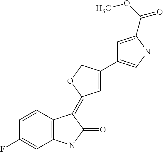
C1=CC2=C(C=C1F)NC(=O)C2=C1C=C(C2=CNC(C(OC)=O)=C2)CO1
